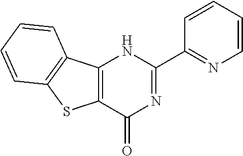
C1(C2=NC=CC=C2)=NC(=O)C2=C(N1)C1=C(S2)C=CC=C1
